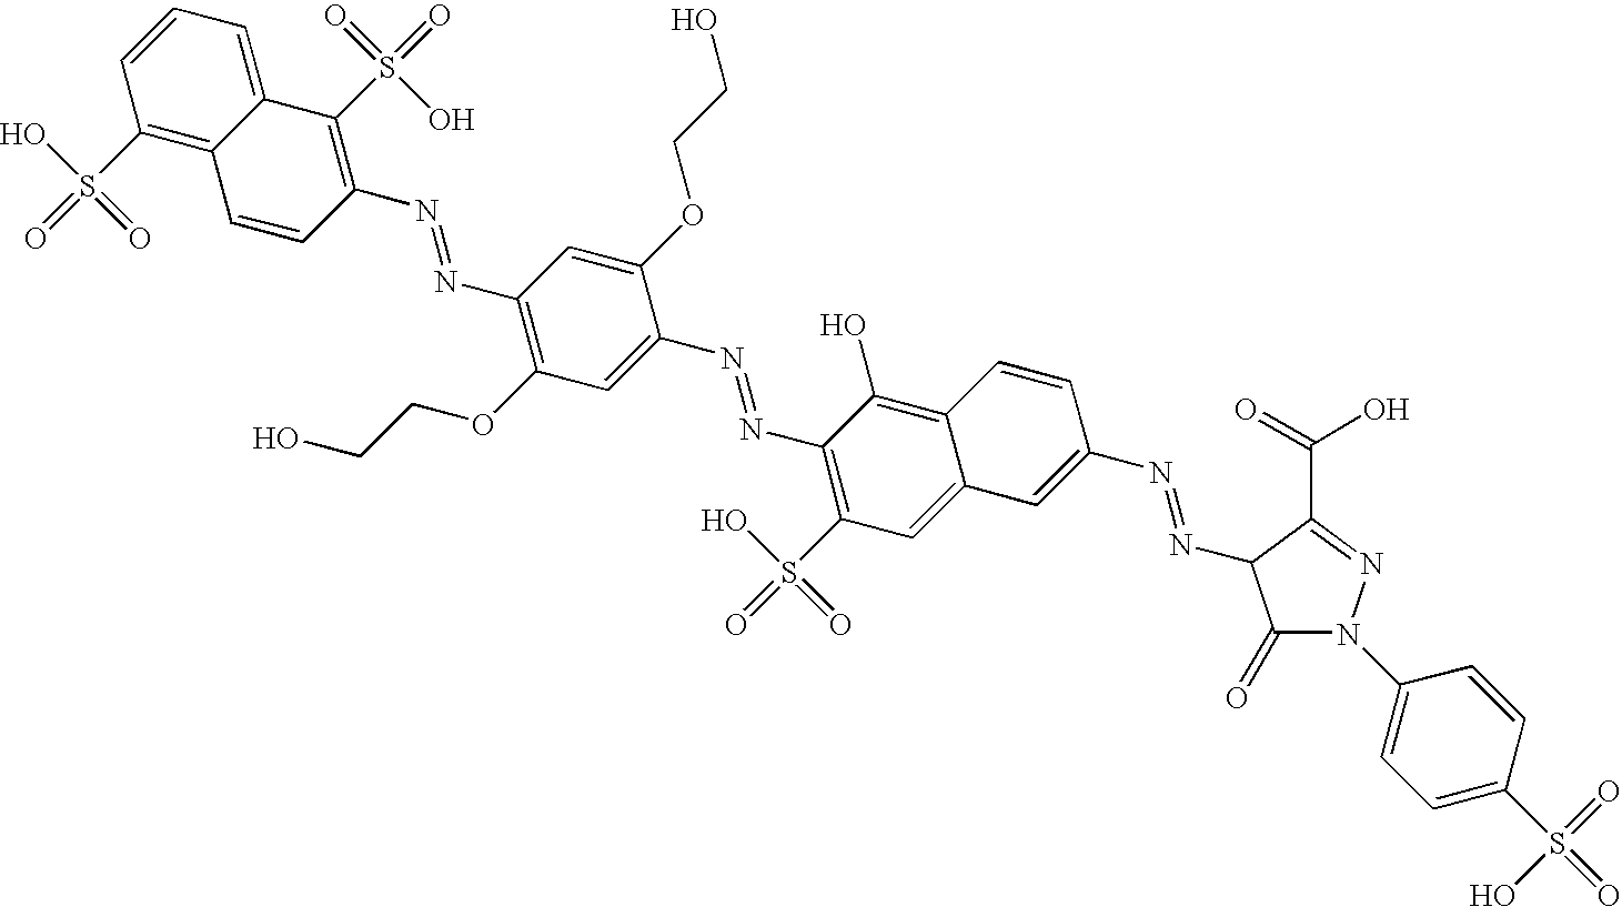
C12=CC=CC(S(=O)(O)=O)=C1C=CC(N=NC1=C(OCCO)C=C(N=NC3=C(S(=O)(O)=O)C=C4C(=C3O)C=CC(N=NC3C(=O)N(C5=CC=C(S(=O)(=O)O)C=C5)N=C3C(=O)O)=C4)C(OCCO)=C1)=C2S(=O)(=O)O
